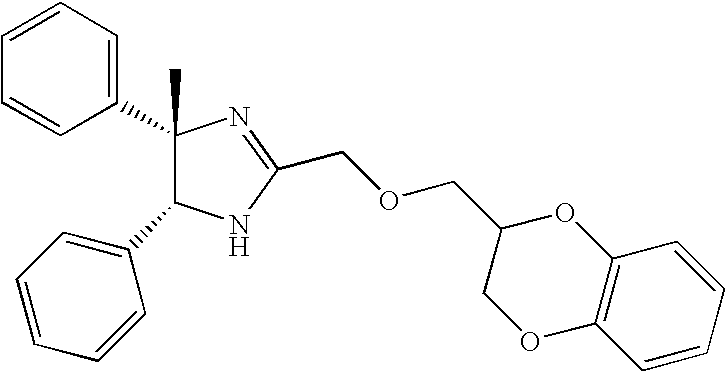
C1(C)(C2=CC=CC=C2)C(C2=CC=CC=C2)NC(COCC2COC3=C(O2)C=CC=C3)=N1
